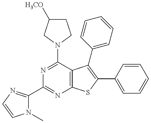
C1(C2=NC=CN2C)=NC2=C(C(N3CC([H3CO])CC3)=N1)C(C1=CC=CC=C1)=C(C1=CC=CC=C1)S2
